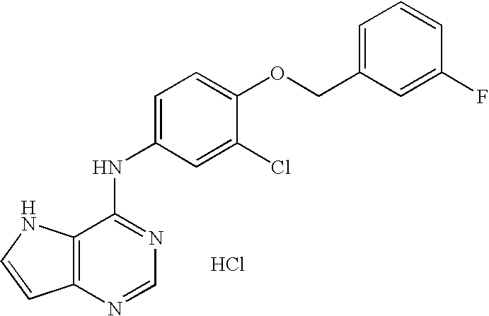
C12=C(NC=C1)C(NC1=CC=C(OCC3=CC=CC(F)=C3)C(Cl)=C1)=NC=N2.Cl
